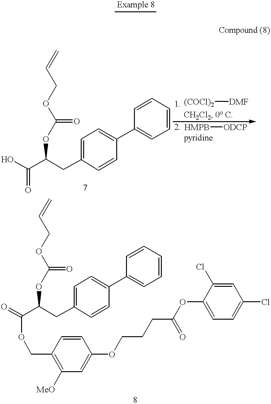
OC(C(CC1=CC=C(C2=CC=CC=C2)C=C1)OC(OCC=C)=O)=O.[(COCl)2][DMF].[HMPB][ODCP].C(C(CC1=CC=C(C2=CC=CC=C2)C=C1)OC(OCC=C)=O)(=O)OCC1=C([MeO])C=C(OCCCC(OC2=CC=C(Cl)C=C2Cl)=O)C=C1
